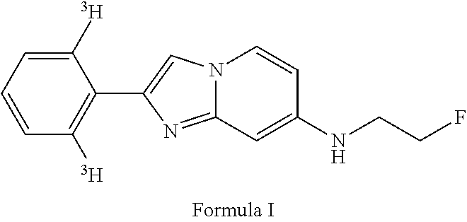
N12C(=NC(C3=C([T])C=CC=C3[T])=C1)C=C(NCCF)C=C2
